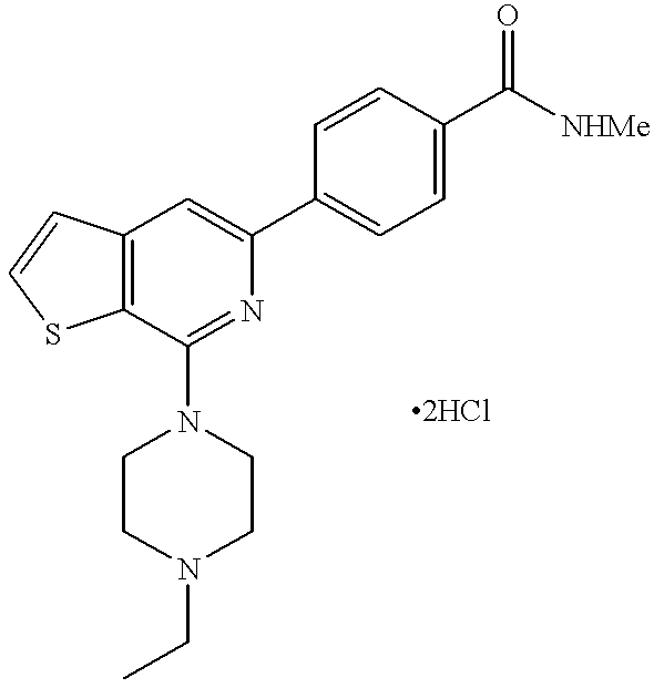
C12=C(C=C(C3=CC=C(C([NHMe])=O)C=C3)N=C1N1CCN(CC)CC1)C=CS2
